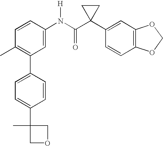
C1(C2=C(C)C=CC(N(C(C3(C4=CC5=C(C=C4)OCO5)CC3)=O)[H])=C2)=CC=C(C2(C)COC2)C=C1
